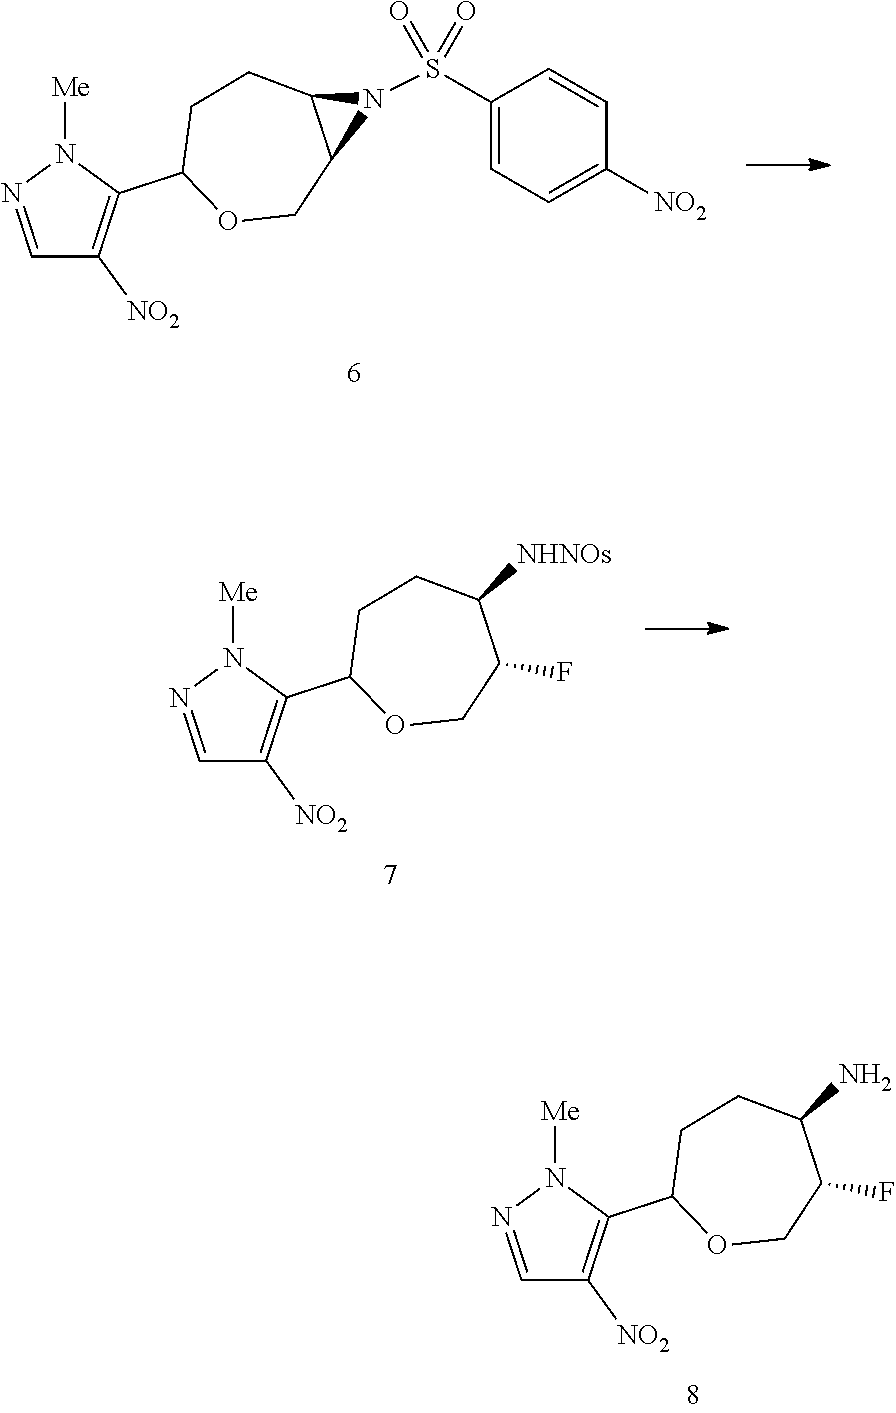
C1=NN([Me])C(C2OCC3C(CC2)N3S(C2=CC=C([NO2])C=C2)(=O)=O)=C1[NO2].C1=NN([Me])C(C2OCC(F)C([NHNOs])CC2)=C1[NO2].C1=NN([Me])C(C2OCC(F)C(N)CC2)=C1[NO2]
